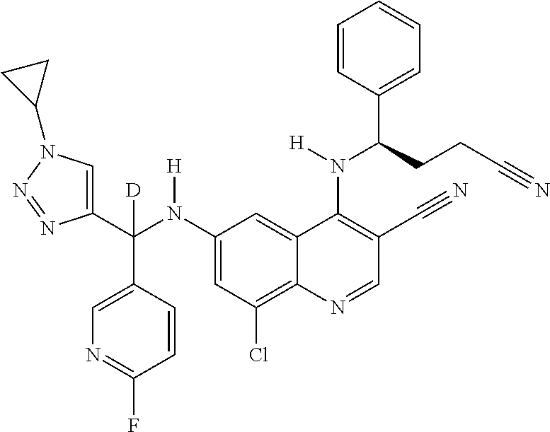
C1(N(C(C2=CN(C3CC3)N=N2)(C2=CN=C(F)C=C2)[D])[H])=CC(Cl)=C2C(=C1)C(N(C(C1=CC=CC=C1)CCC#N)[H])=C(C#N)C=N2
